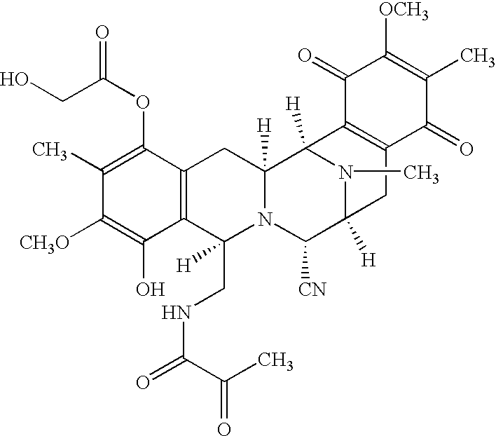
C1(C)=C(OC(=O)CO)C2=C(C(O)=C1[CH3O])C([H])(CNC(C(C)=O)=O)N1C([H])(C2)C2([H])N(C)C([H])(C1[CN])CC1=C2C(=O)C([OCH3])=C(C)C1=O
